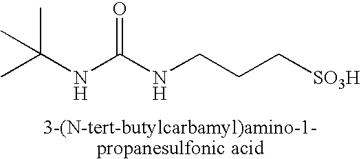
C(NCCC[SO3H])(NC(C)(C)C)=O
